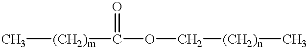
C[(CH2)m]C(OC[(CH2)n]C)=O
